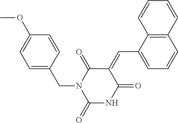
C1=CC(OC)=CC=C1CN1C(=O)NC(=O)C(=CC2=CC=CC3=C2C=CC=C3)C1=O
